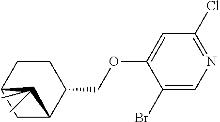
O(CC1CCC2CC1C2(C)C)C1=CC(Cl)=NC=C1Br
